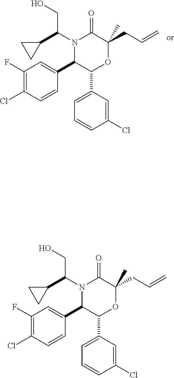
N1(C(C2CC2)CO)C(C2=CC(F)=C(Cl)C=C2)C(C2=CC=CC(Cl)=C2)OC(C)(CC=C)C1=O.N1(C(C2CC2)CO)C(C2=CC(F)=C(Cl)C=C2)C(C2=CC=CC(Cl)=C2)OC(C)(CC=C)C1=O
